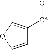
C1=COC=C1[C*]=O
